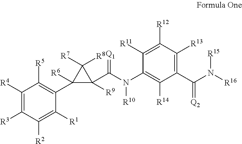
C1([R4])=C([R3])C([R2])=C([R1])C(C2([R6])C(C(N(C3=C([R14])C(C(N([R16])[R15])=[Q2])=C([R13])C([R12])=C3[R11])[R10])=[Q1])([R9])C2([R8])[R7])=C1[R5]
